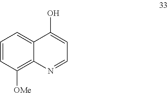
C1=CC([OMe])=C2C(=C1)C(O)=CC=N2
